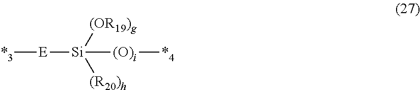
[E]([Si]([(R20)h])([(OR19)g])[(O)i][*4])[*3]
